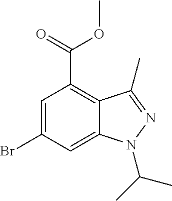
C1=C(Br)C=C2C(=C1C(=O)OC)C(C)=NN2C(C)C
